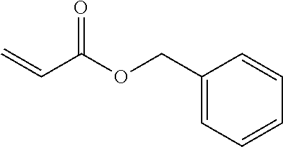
C1(COC(C=C)=O)=CC=CC=C1
